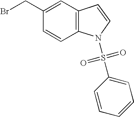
C1(CBr)=CC2=C(C=C1)N(S(=O)(=O)C1=CC=CC=C1)C=C2
